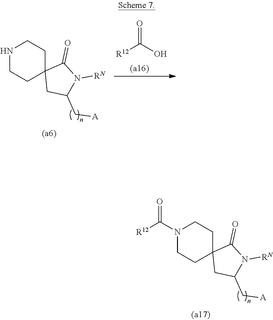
N1(C(=O)[R12])CCC2(CC1)CC(C[A])N([RN])C2=O.N1CCC2(CC1)CC(C[A])N([RN])C2=O.[R12]C(=O)O
